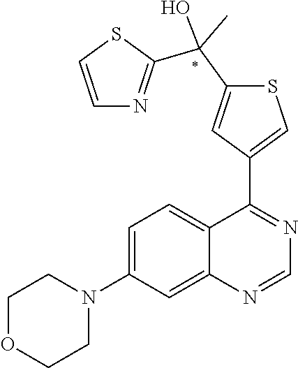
C12=CC(N3CCOCC3)=CC=C1C(C1=CSC(C(C3=NC=CS3)(O)C)=C1)=NC=N2
